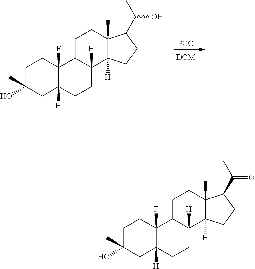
C12([H])C(F)(CCC(O)(C)C1)C1C([H])(CC2)C2([H])C(C)(CC1)C(C(C)O)CC2.[PCC].C12([H])C(F)(CCC(O)(C)C1)C1C([H])(CC2)C2([H])C(C)(CC1)C(C(C)=O)CC2
